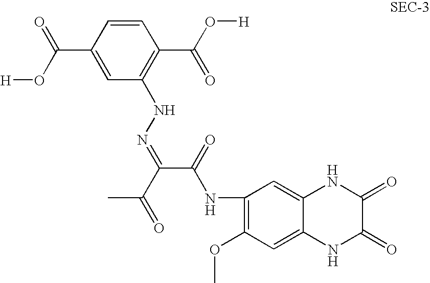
C1=CC(C(=O)O[H])=CC(NN=C(C(=O)NC2=C(OC)C=C3C(=C2)NC(=O)C(=O)N3)C(C)=O)=C1C(O[H])=O
